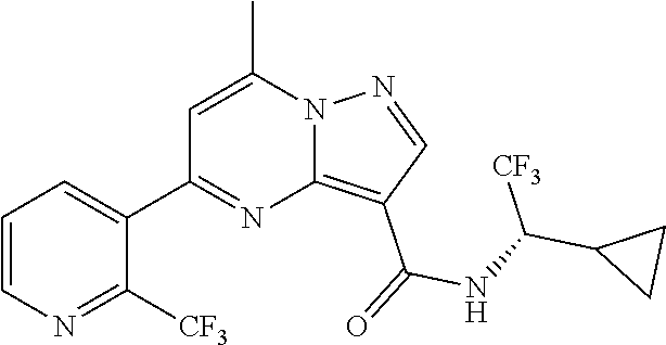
C12=C(C(=O)NC(C3CC3)[CF3])C=NN1C(C)=CC(C1=CC=CN=C1[CF3])=N2
